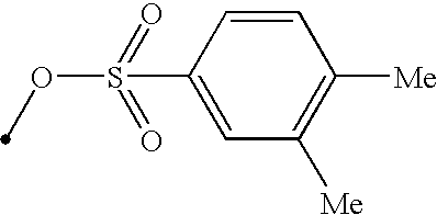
C1=CC(S(OC)(=O)=O)=CC([Me])=C1[Me]
